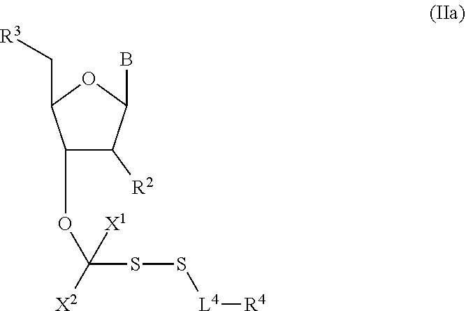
C1(OC(SS[L4][R4])([X1])[X2])C([R2])C(B)OC1C[R3]
